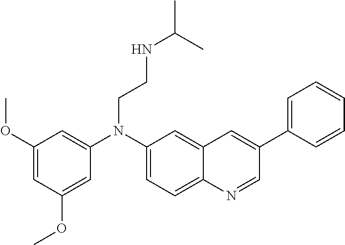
C1=C2C(=CC(N(CCNC(C)C)C3=CC(OC)=CC(OC)=C3)=C1)C=C(C1=CC=CC=C1)C=N2
